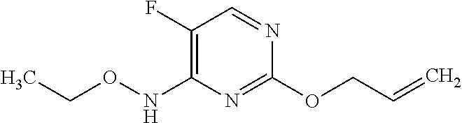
C1(F)=C(NOCC)N=C(OCC=C)N=C1
